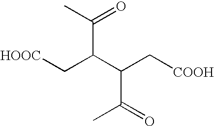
[HOOC]CC(C(C[COOH])C(=O)C)C(C)=O
